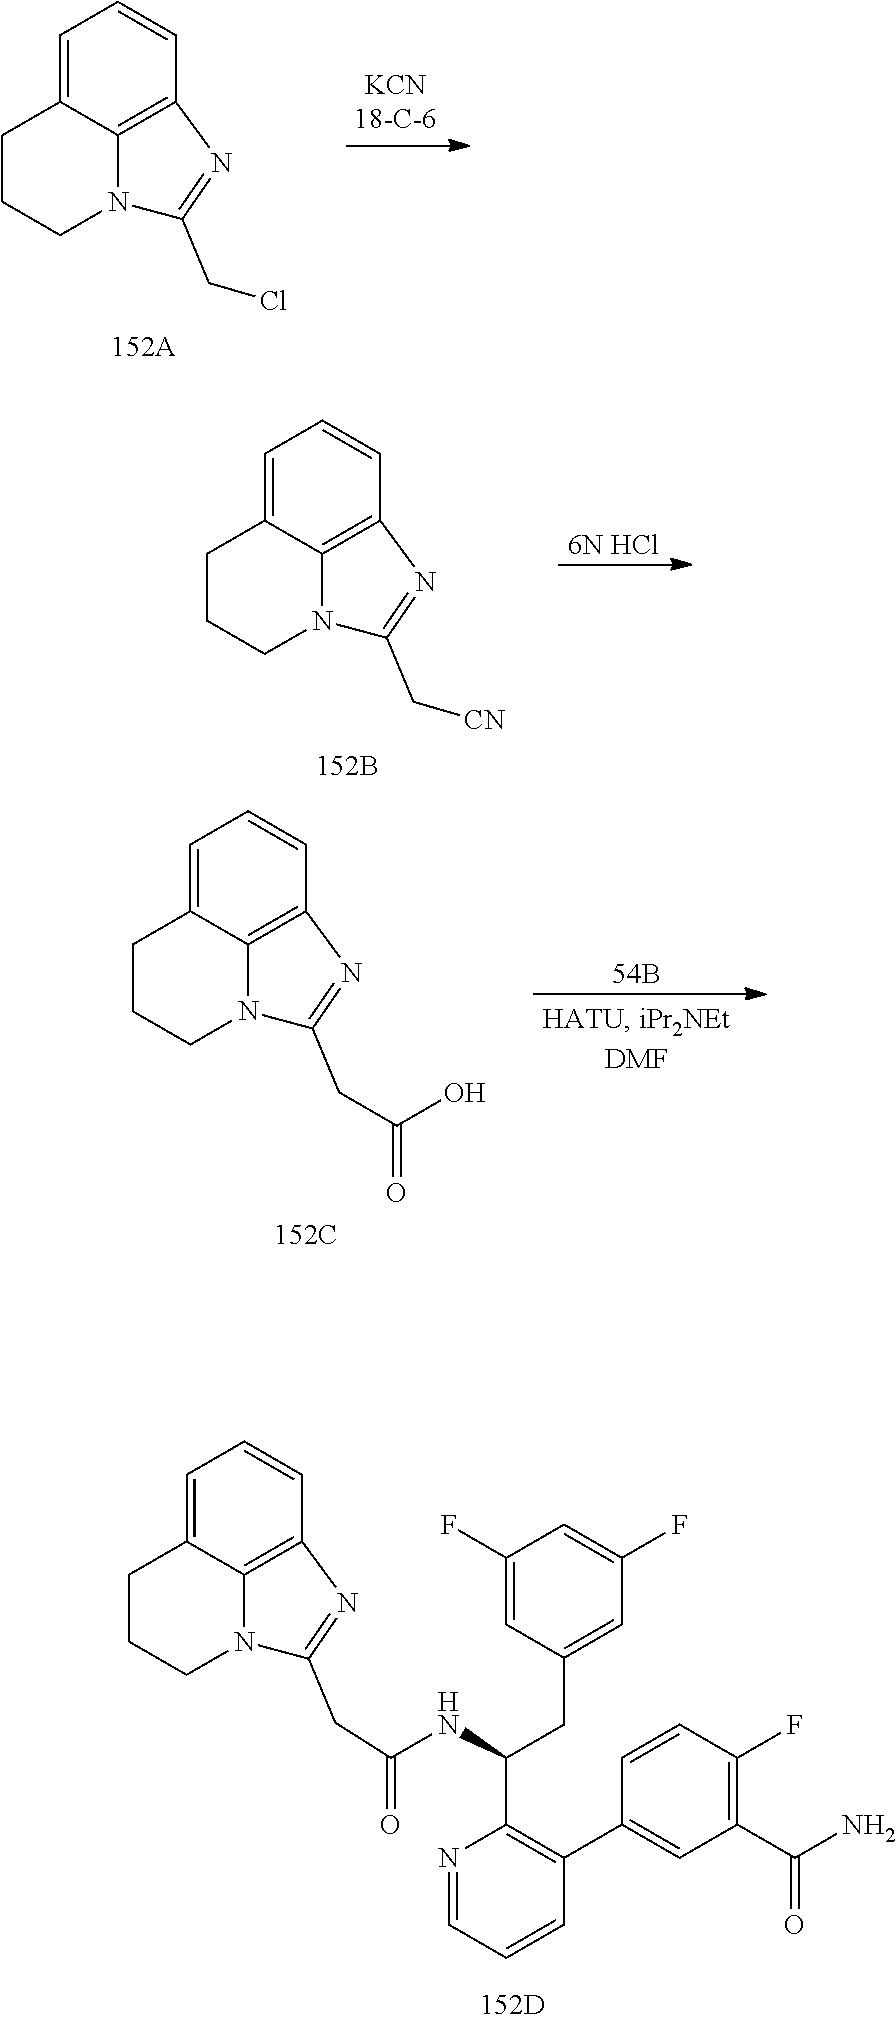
ClCC1=NC2=C3C(=CC=C2)CCCN31.[CN]CC1=NC2=C3C(=CC=C2)CCCN31.[6N HCl].C(CC1=NC2=C3C(=CC=C2)CCCN31)(O)=O.[54B].C1(F)=CC(CC(C2=C(C3=CC(C(N)=O)=C(F)C=C3)C=CC=N2)NC(CC2=NC3=C4C(=CC=C3)CCCN42)=O)=CC(F)=C1
